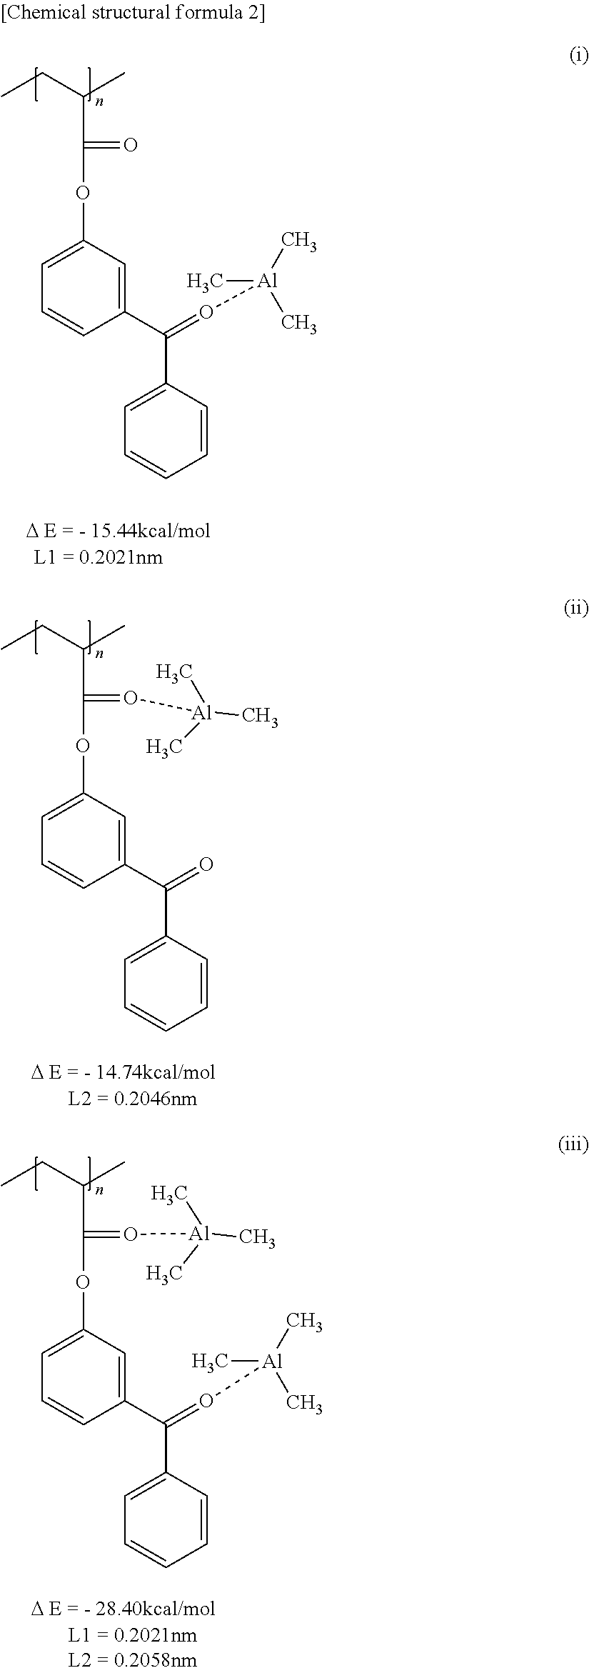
[D E = - 14.74kcal/mol].CCC(C)C(=O[Al](C)(C)C)OC1=CC=CC(C(C2=CC=CC=C2)=O)=C1.[D E = - 15.44kcal/mol].CCC(C)C(=O)OC1=CC=CC(C(=O[Al](C)(C)C)C2=CC=CC=C2)=C1.[D E = - 28.40kcal/mol].CCC(C)C(=O[Al](C)(C)C)OC1=CC=CC(C(C2=CC=CC=C2)=O[Al](C)(C)C)=C1
